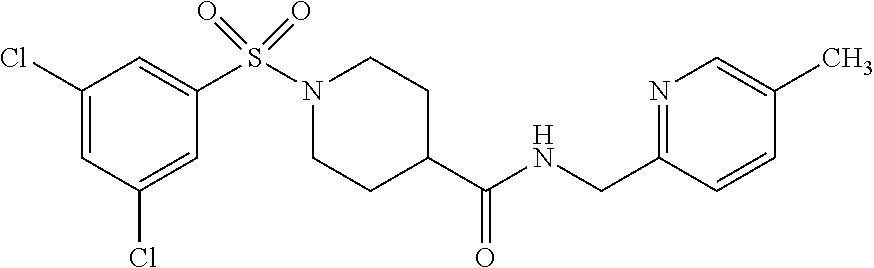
C1(Cl)=CC(Cl)=CC(S(N2CCC(C(NCC3=NC=C(C)C=C3)=O)CC2)(=O)=O)=C1
